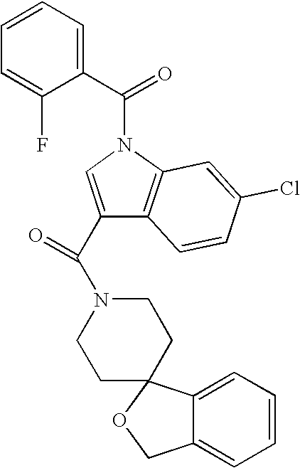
C1=CC=C(F)C(C(=O)N2C=C(C(=O)N3CCC4(CC3)C3=CC=CC=C3CO4)C3=C2C=C(Cl)C=C3)=C1
